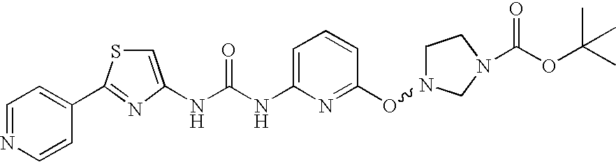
N(C(NC1=CC=CC(ON2CCN(C(OC(C)(C)C)=O)C2)=N1)=O)C1=CSC(C2=CC=NC=C2)=N1
